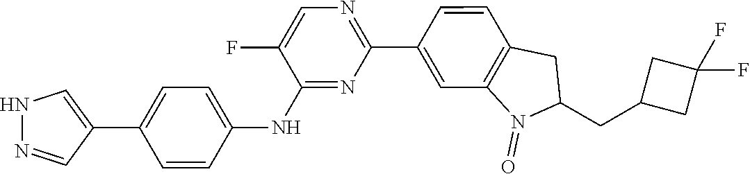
C1(CC2N(=O)C3=C(C=CC(C4=NC=C(F)C(NC5=CC=C(C6=CNN=C6)C=C5)=N4)=C3)C2)CC(F)(F)C1
